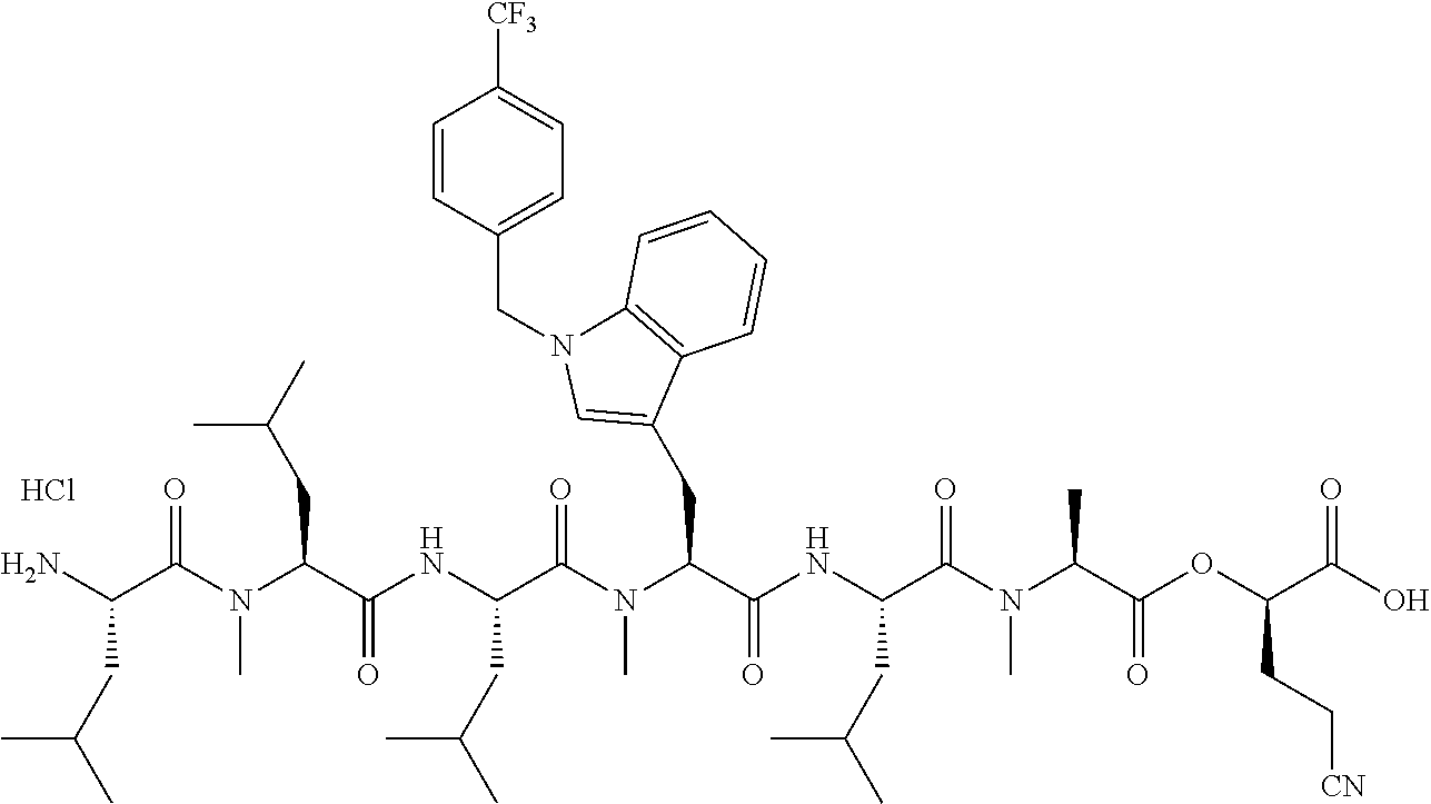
Cl.C(C(N(C)C(=O)C(NC(C(N(C(C(N)CC(C)C)=O)C)CC(C)C)=O)CC(C)C)C(=O)NC(C(N(C(C(OC(C(O)=O)CC[CN])=O)C)C)=O)CC(C)C)C1=CN(CC2=CC=C([CF3])C=C2)C2=C1C=CC=C2
